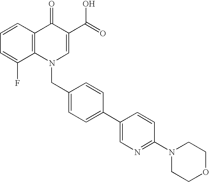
C12=C(C=CC=C1F)C(=O)C(C(=O)O)=CN2CC1=CC=C(C2=CN=C(N3CCOCC3)C=C2)C=C1
